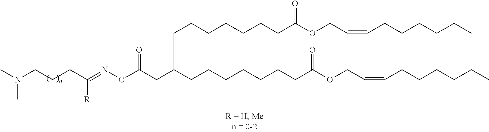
CN(CCCC(=NOC(CC(CCCCCCCC(OCC=CCCCCCC)=O)CCCCCCCC(OCC=CCCCCCC)=O)=O)[R])C
